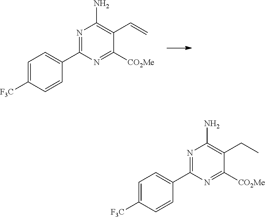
N1=C(C2=CC=C([F3C])C=C2)N=C([CO2Me])C(C=C)=C1N.N1=C(C2=CC=C([F3C])C=C2)N=C([CO2Me])C(CC)=C1N
